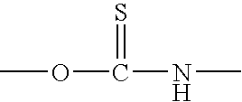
COC(=S)NC
